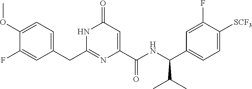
C(C1=CC=C(OC)C(F)=C1)C1=NC(C(NC(C2=CC=C([SCF3])C(F)=C2)C(C)C)=O)=CC(=O)N1
